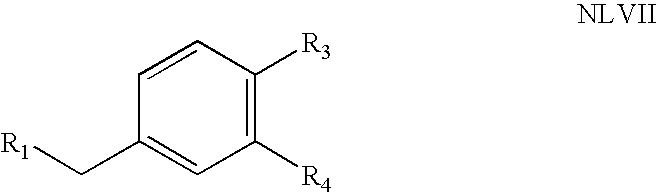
C1([R4])=C([R3])C=CC(C[R1])=C1
